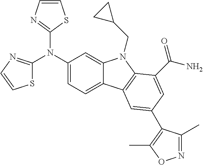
C1(N(C2=NC=CS2)C2=NC=CS2)=CC=C2C(=C1)N(CC1CC1)C1=C2C=C(C2=C(C)ON=C2C)C=C1C(N)=O
